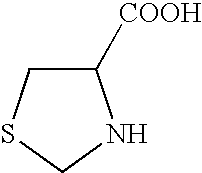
C1([COOH])CSCN1
